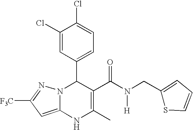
C1(Cl)=CC(C2N3C(=CC([F3C])=N3)NC(C)=C2C(N([H])CC2=CC=CS2)=O)=CC=C1Cl
